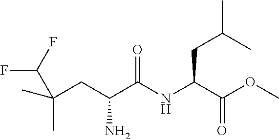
COC(C(NC(C(CC(C)(C)C(F)F)N)=O)CC(C)C)=O
